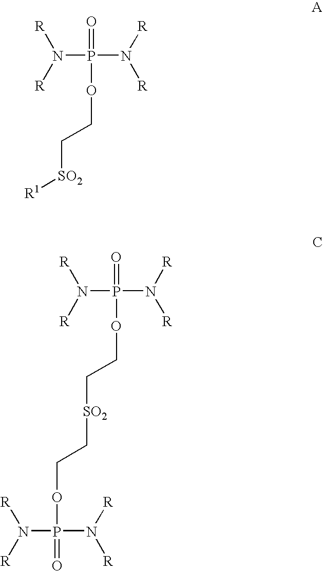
N(P(N([R])[R])(=O)OCC[SO2][R1])([R])[R].N(P(N([R])[R])(=O)OCC[SO2]CCOP(N([R])[R])(N([R])[R])=O)([R])[R]
